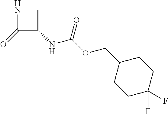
C1(=O)C(NC(OCC2CCC(F)(F)CC2)=O)CN1
